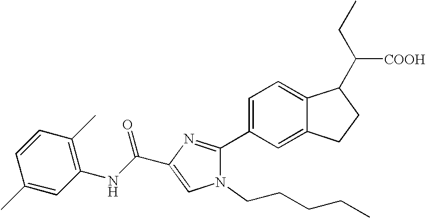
C1(C)=CC(NC(C2=CN(CCCCC)C(C3=CC=C4C(=C3)CCC4C(CC)[COOH])=N2)=O)=C(C)C=C1
